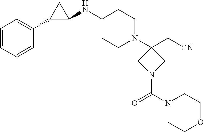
C1=CC=CC(C2C(NC3CCN(C4(C[CN])CN(C(N5CCOCC5)=O)C4)CC3)C2)=C1
